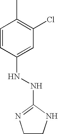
C1=CC(NNC2=NCCN2)=CC(Cl)=C1C
